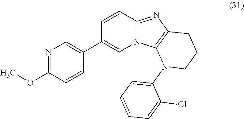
N1=C(OC)C=CC(C2=CN3C(=NC4=C3N(C3=CC=CC=C3Cl)CCC4)C=C2)=C1
